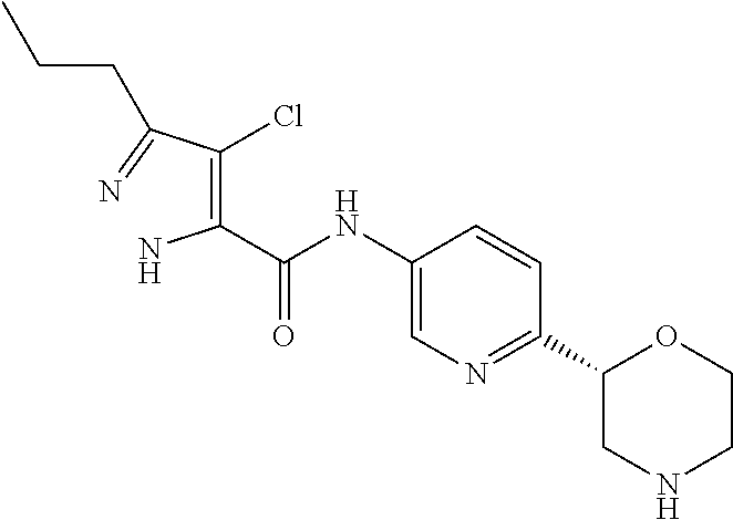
C1=C(NC(=O)C(=C(C(=N)CCC)Cl)N)C=CC(C2CNCCO2)=N1
